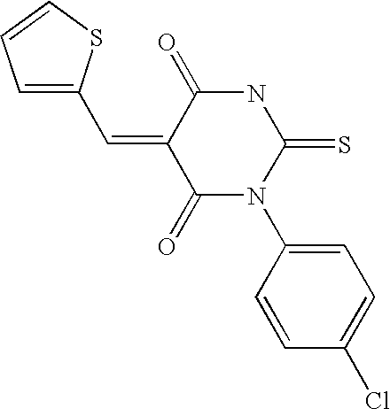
C(=C1C(=O)NC(=S)N(C2=CC=C(Cl)C=C2)C1=O)C1=CC=CS1
